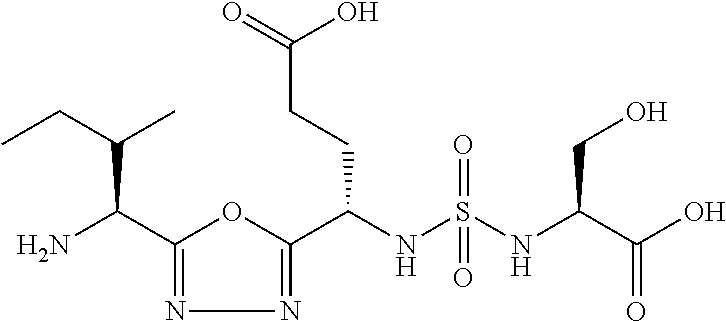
C1(C(N)C(CC)C)=NN=C(C(NS(NC(C(O)=O)CO)(=O)=O)CCC(=O)O)O1
